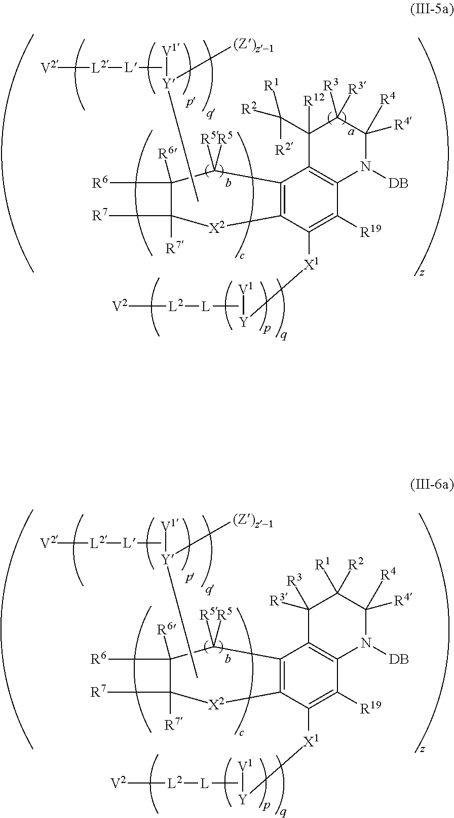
[V2][L2][L]C.[Y]([V1])([(Z)z-1])C.[V2][L2][L]C.C1(C([R2])([R2])[R1])([R12])C2=C(N([DB])C([R4])([R4])C1([R3])[R3])C([R19])=C([X1][Y][V1])C1=C2C([R5])([R5])C([R6])([R6])C([R7])([R7])[X2]1.[V2][L2][L]C.[Y]([V1])([(Z)z-1])C.[V2][L2][L]C.C1([R3])([R3])C2=C(N([DB])C([R4])([R4])C1([R1])[R2])C([R19])=C([X1][Y][V1])C1=C2C([R5])([R5])C([R6])([R6])C([R7])([R7])[X2]1
